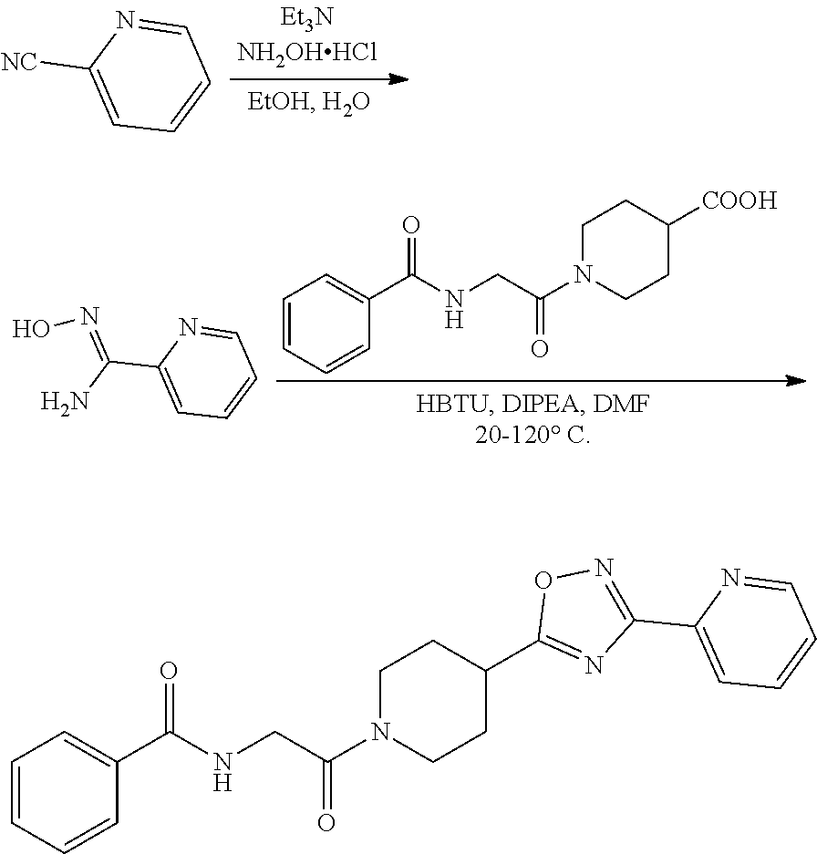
C1=NC([NC])=CC=C1.C1=CC=CC(C(NCC(N2CCC([COOH])CC2)=O)=O)=C1.C1=NC(C(N)=NO)=CC=C1.C1=CC=CC(C(NCC(N2CCC(C3=NC(C4=CC=CC=N4)=NO3)CC2)=O)=O)=C1
